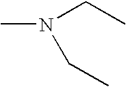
CN(CC)CC
